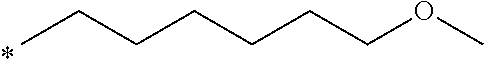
CCCCCCCOC
